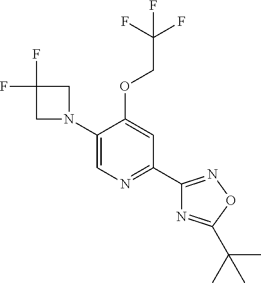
C1(N2CC(F)(F)C2)=CN=C(C2=NOC(C(C)(C)C)=N2)C=C1OCC(F)(F)F
